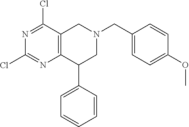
C1(Cl)=NC2=C(C(Cl)=N1)CN(CC1=CC=C(OC)C=C1)CC2C1=CC=CC=C1
